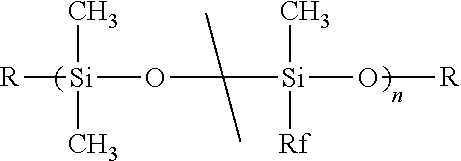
[R][Si](C)(C)OC(C)(C)[Si](C)([Rf])O[R]
